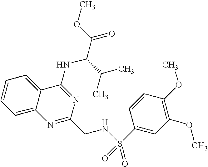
C12=CC=CC=C1C(NC(C(=O)OC)C(C)C)=NC(CNS(=O)(C1=CC(OC)=C(OC)C=C1)=O)=N2
